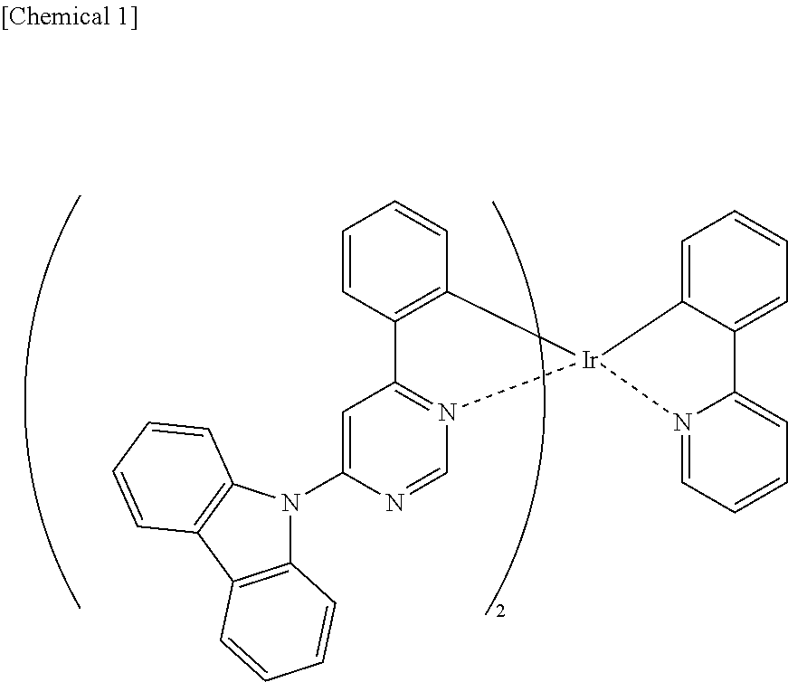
C12=C(C=CC=C1)[Ir]1(N3=C2C=C(N2C4=C(C5=C2C=CC=C5)C=CC=C4)N=C3)C2=CC=CC=C2C2=CC=CC=N12
